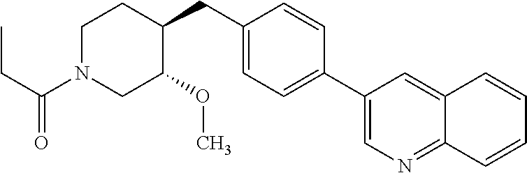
C1(C2=CC=C(CC3CCN(C(CC)=O)CC3OC)C=C2)=CN=C2C(=C1)C=CC=C2
